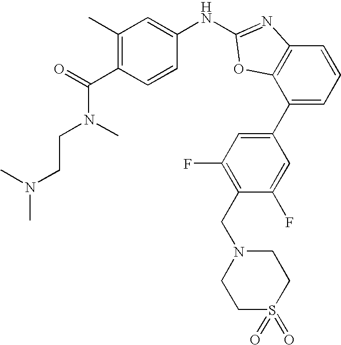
C1(C2=CC(F)=C(CN3CCS(=O)(=O)CC3)C(F)=C2)=CC=CC2=C1OC(NC1=CC(C)=C(C(=O)N(C)CCN(C)C)C=C1)=N2
